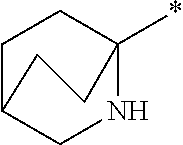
C1C2CNC(*)(C1)CC2
